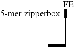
[FE]CCC
